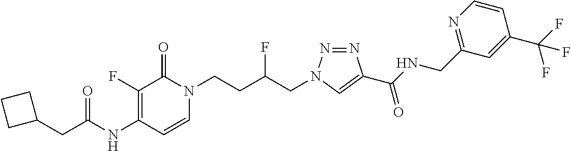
N(C1=C(F)C(=O)N(CCC(CN2N=NC(C(NCC3=NC=CC(C(F)(F)F)=C3)=O)=C2)F)C=C1)C(=O)CC1CCC1
